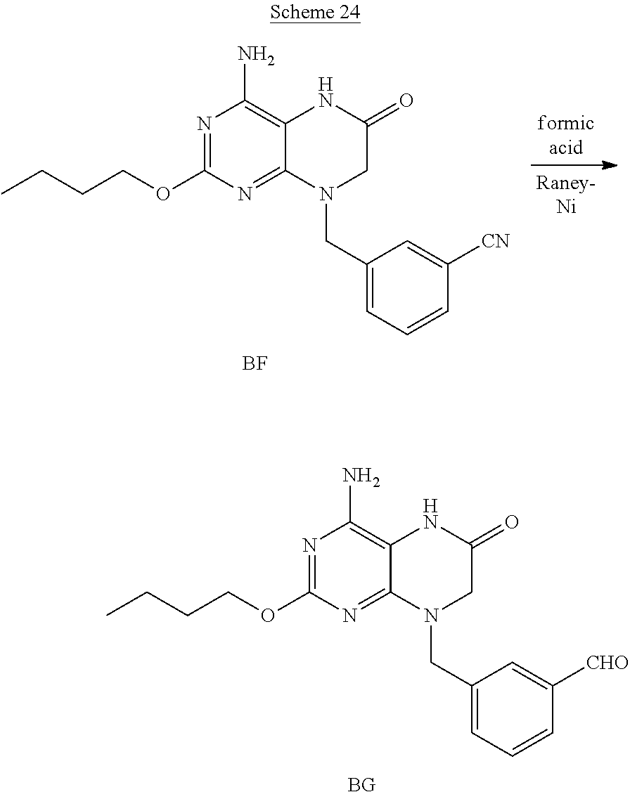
[BF].C1N(CC2=CC=CC([CN])=C2)C2=NC(OCCCC)=NC(N)=C2NC1=O.[BG].C1N(CC2=CC=CC([CHO])=C2)C2=NC(OCCCC)=NC(N)=C2NC1=O
